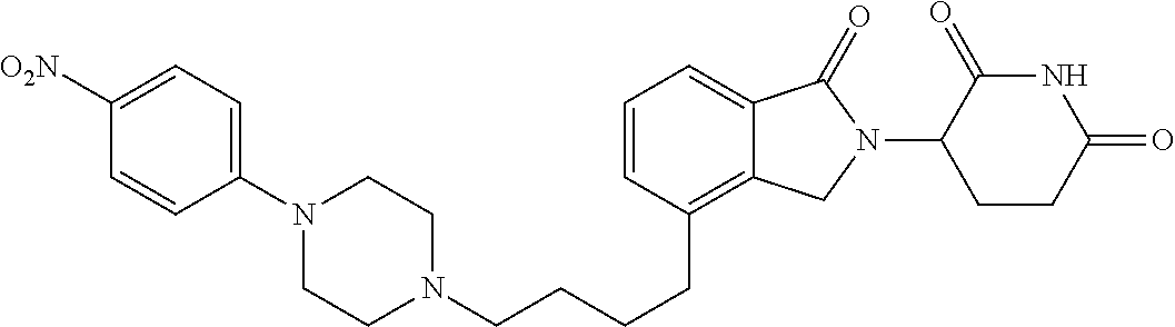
N1(CCCCC2=C3C(=CC=C2)C(=O)N(C2C(=O)NC(=O)CC2)C3)CCN(C2=CC=C([O2N])C=C2)CC1
